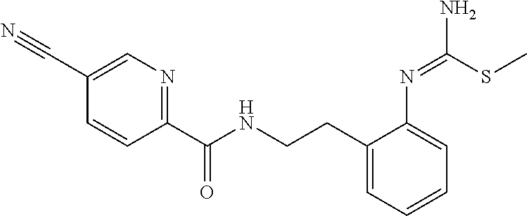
C1=C(C#N)C=CC(C(NCCC2=CC=CC=C2N=C(SC)N)=O)=N1
